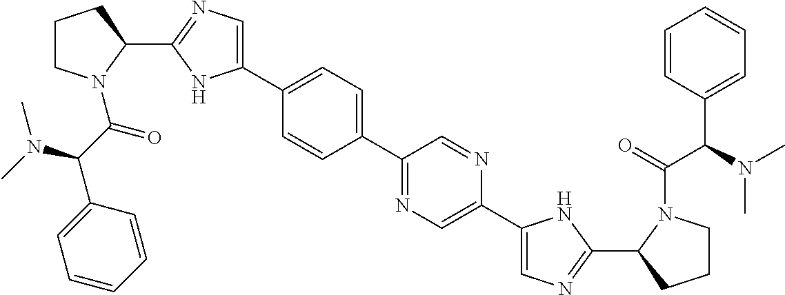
C1(C2=CC=C(C3=NC=C(C4=CN=C(C5CCCN5C(=O)C(C5=CC=CC=C5)N(C)C)N4)N=C3)C=C2)=CN=C(C2N(C(C(C3=CC=CC=C3)N(C)C)=O)CCC2)N1
